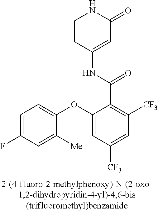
O(C1=CC([CF3])=CC([CF3])=C1C(=O)NC1=CC(=O)NC=C1)C1=CC=C(F)C=C1[Me]
